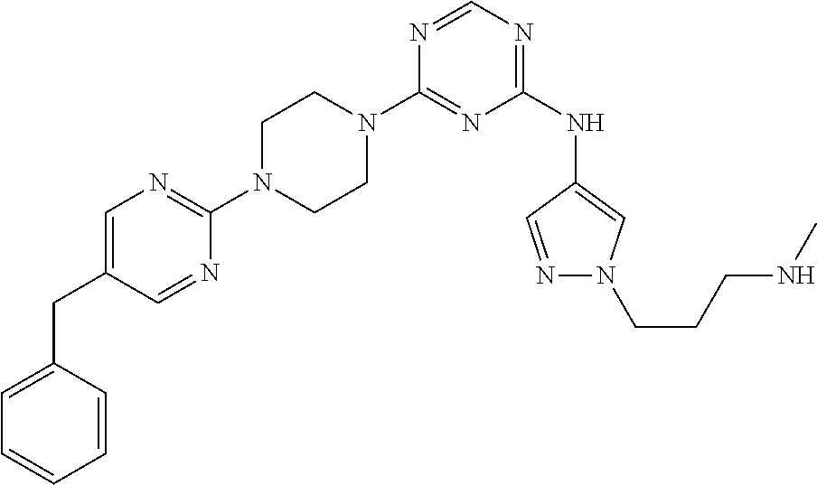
C1(N2CCN(C3=NC=C(CC4=CC=CC=C4)C=N3)CC2)=NC(NC2=CN(CCCNC)N=C2)=NC=N1
